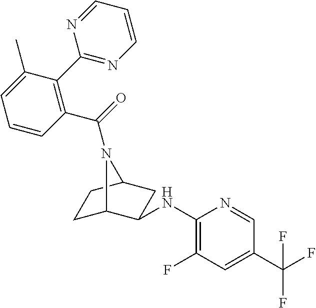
C1(NC2C3CCC(C2)N3C(=O)C2=C(C3=NC=CC=N3)C(C)=CC=C2)=C(F)C=C(C(F)(F)F)C=N1
